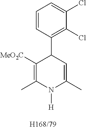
C1(C2C([MeO2C])=C(C)N([H])C(C)=C2)=C(Cl)C(Cl)=CC=C1
